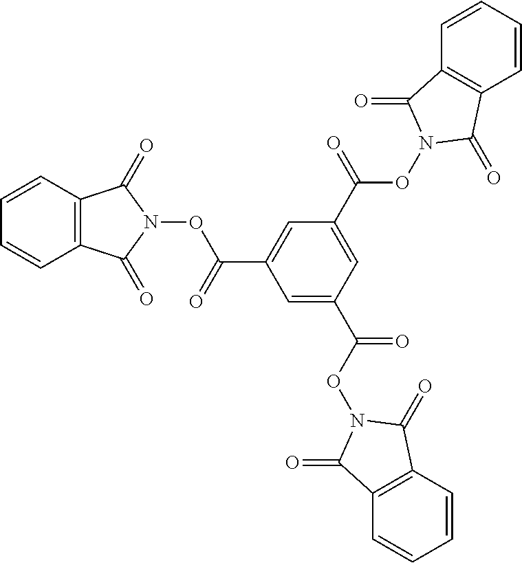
C12=C(C=CC=C1)C(=O)N(OC(C1=CC(C(ON3C(=O)C4=C(C=CC=C4)C3=O)=O)=CC(C(ON3C(=O)C4=C(C=CC=C4)C3=O)=O)=C1)=O)C2=O
